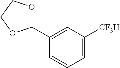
C1=C([CF3H])C=C(C2OCCO2)C=C1
